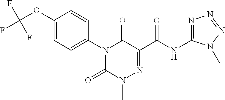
N1(C2=CC=C(OC(F)(F)F)C=C2)C(=O)N(C)N=C(C(NC2=NN=NN2C)=O)C1=O
